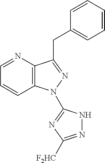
C1=NC2=C(C=C1)N(C1=NC([F2HC])=NN1)N=C2CC1=CC=CC=C1
